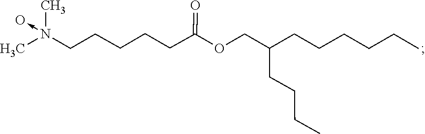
N(C)(CCCCCC(=O)OCC(CCCC)CCCCCC)(->O)C
